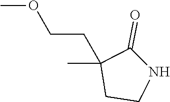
COCCC1(C)CCNC1=O
